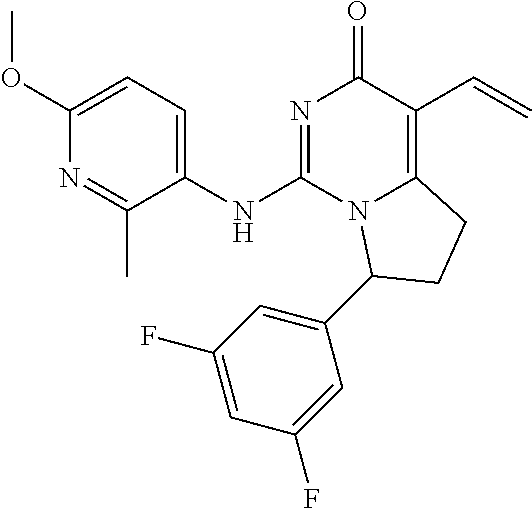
C1(OC)=CC=C(NC2=NC(=O)C(C=C)=C3N2C(C2=CC(F)=CC(F)=C2)CC3)C(C)=N1
